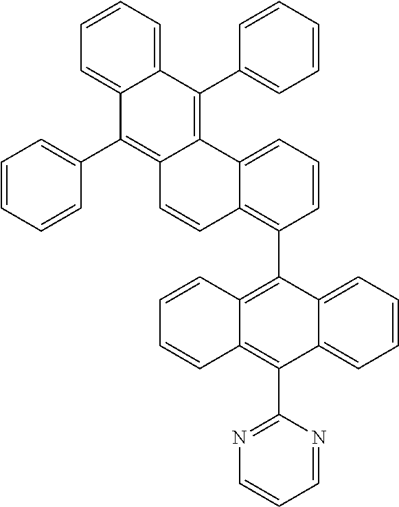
C1=CC=C2C(=C1)C(C1=CC=CC=C1)=C1C(=C2C2=CC=CC=C2)C=CC2=C(C3=C4C(=C(C5=NC=CC=N5)C5=CC=CC=C35)C=CC=C4)C=CC=C12
